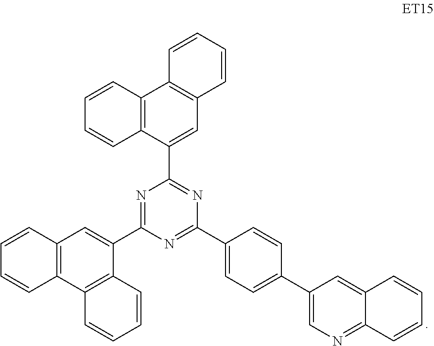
C1(C2=NC(C3=CC4=C(C5=C3C=CC=C5)C=CC=C4)=NC(C3=CC=C(C4=CN=C5C(=C4)C=CC=C5)C=C3)=N2)=CC2=C(C3=C1C=CC=C3)C=CC=C2
